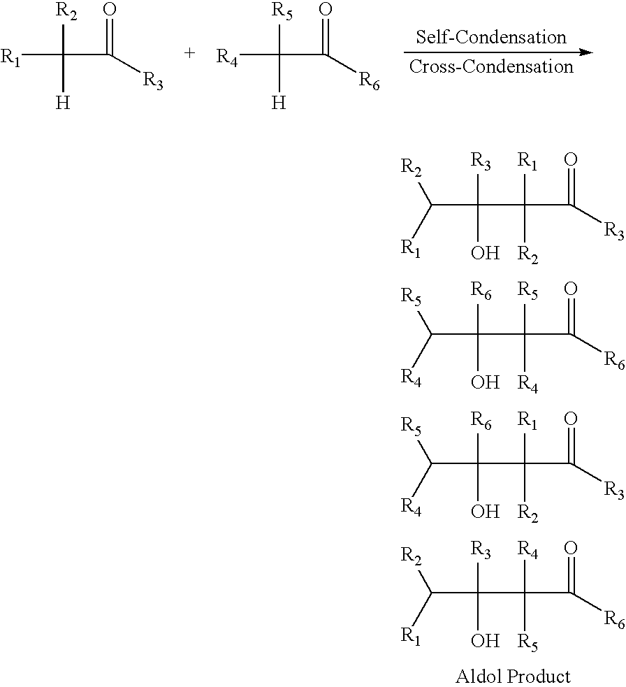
C(C([R3])(O)C([R1])([R2])C([R3])=O)([R1])[R2].C(C([R6])(O)C([R5])([R4])C([R6])=O)([R4])[R5].C(C([R6])(O)C([R1])([R2])C([R3])=O)([R4])[R5].C(C([R3])(O)C([R4])([R5])C([R6])=O)([R1])[R2].[R1]C(C(=O)[R3])([R2])[H].[R4]C(C(=O)[R6])([R5])[H]
